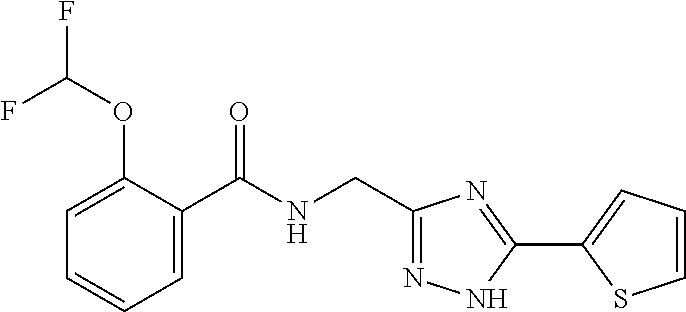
C1=C(OC(F)F)C(C(NCC2=NNC(C3=CC=CS3)=N2)=O)=CC=C1
